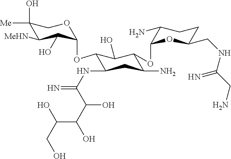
C1(O)([Me])C([MeHN])C(O)C(OC2C(NC(=N)C(C(O)C(O)CO)O)CC(N)C(OC3OC(CNC(CN)=N)CCC3N)C2O)OC1
